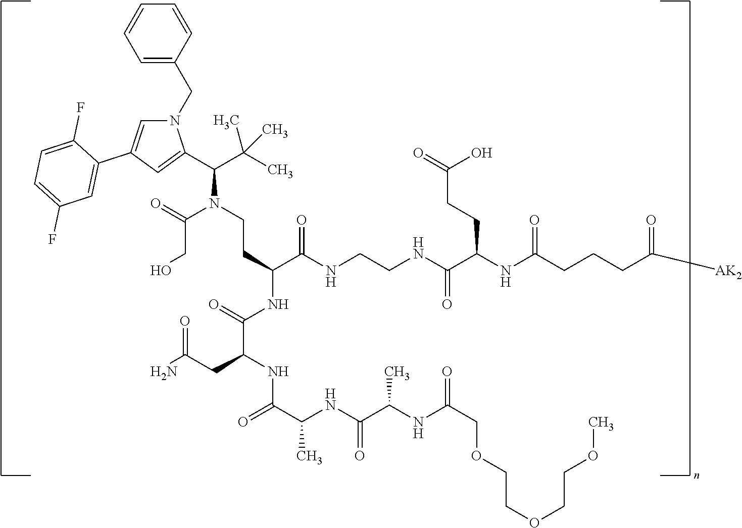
C(CO)(N(CCC(C(NCCNC(C(NC(CCCC([AK2])=O)=O)CCC(O)=O)=O)=O)NC(=O)C(CC(=O)N)NC(=O)C(NC(C(C)NC(=O)COCCOCCOC)=O)C)C(C(C)(C)C)C1=CC(C2=CC(F)=CC=C2F)=CN1CC1=CC=CC=C1)=O
